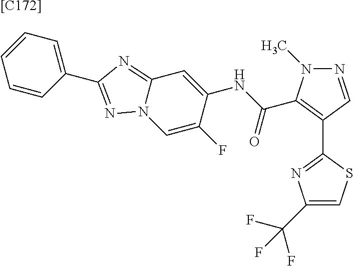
C1(C2=NC(C(F)(F)F)=CS2)=C(C(NC2=CC3=NC(C4=CC=CC=C4)=NN3C=C2F)=O)N(C)N=C1.[[C172]]
